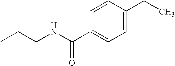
C1(C(NCCC)=O)=CC=C(CC)C=C1
